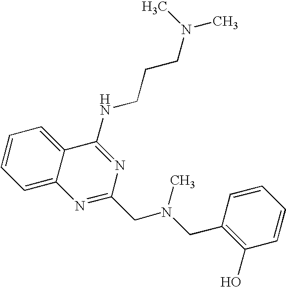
C1=C2C(=CC=C1)C(NCCCN(C)C)=NC(CN(CC1=C(O)C=CC=C1)C)=N2
